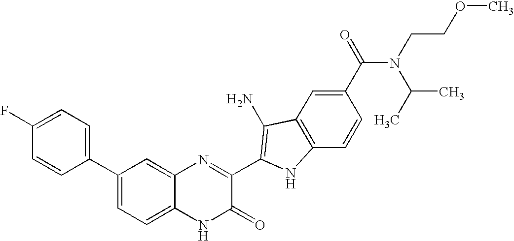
C1=C2C(=CC(C3=CC=C(F)C=C3)=C1)N=C(C1=C(N)C3=C(C=CC(C(N(C(C)C)CCOC)=O)=C3)N1)C(=O)N2
